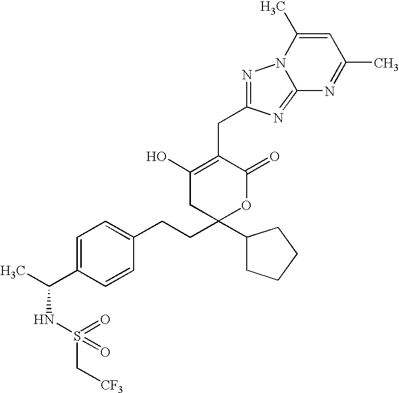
C1=C(C(C)NS(C[CF3])(=O)=O)C=CC(CCC2(C3CCCC3)OC(=O)C(CC3=NN4C(=N3)N=C(C)C=C4C)=C(O)C2)=C1
